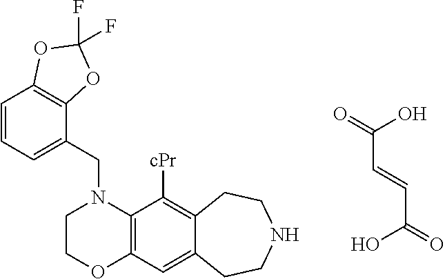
C(C=CC(=O)O)(=O)O.C1COC2=C(N1CC1=CC=CC3=C1OC(F)(F)O3)C([cPr])=C1C(=C2)CCNCC1
